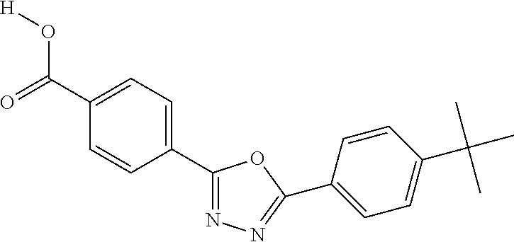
[H]OC(C1=CC=C(C2=NN=C(C3=CC=C(C(C)(C)C)C=C3)O2)C=C1)=O
